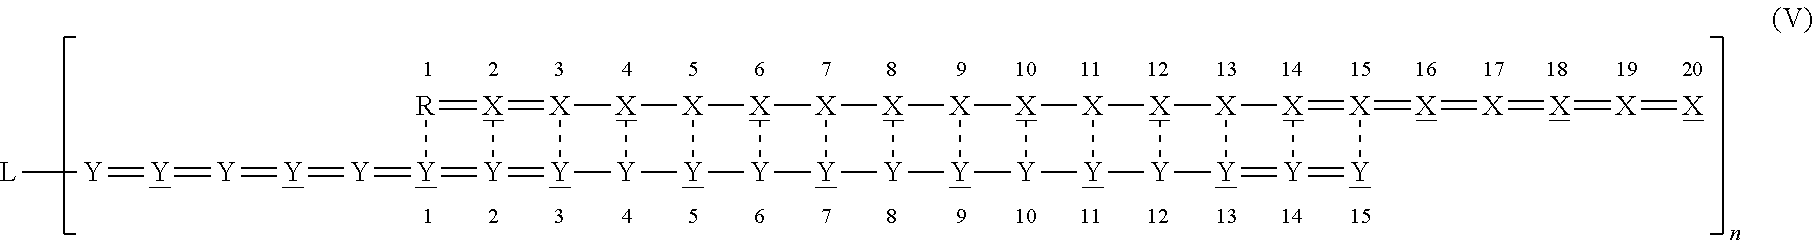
[Y](=[Y]1=[Y]2=[Y]3[Y]4[Y]5[Y]6[Y]7[Y]8[Y]9[Y]%10[Y]%11[Y]%12[Y]%13=[Y]%14=[Y][X](=[X]=[X]=[X]=[X]=[X])=[X]%14[X]%13[X]%12[X]%11[X]%10[X]9[X]8[X]7[X]6[X]5[X]4[X]3=[X]2=[R]1)=[Y]=[Y]=[Y]=[Y][L]
